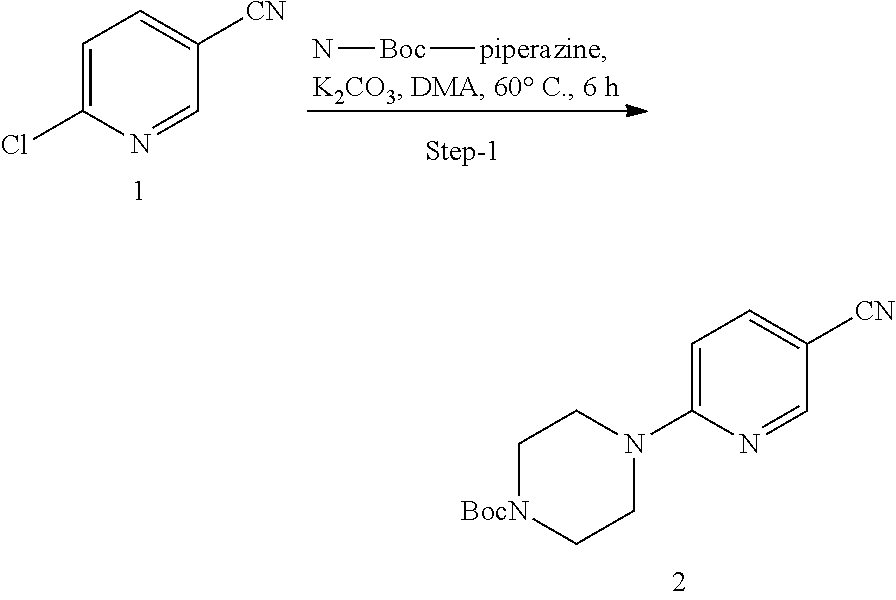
C1=C(N2CC[BocN]CC2)N=CC([CN])=C1.N[Boc][piperazine].C1=C(Cl)N=CC([CN])=C1
